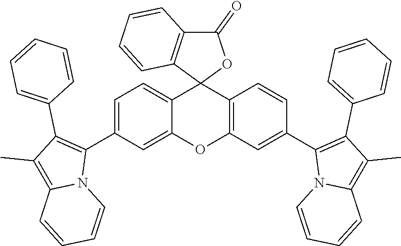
C12=CC=C(C3=C(C4=CC=CC=C4)C(C)=C4N3C=CC=C4)C=C1OC1=C(C23OC(=O)C2=C3C=CC=C2)C=CC(C2=C(C3=CC=CC=C3)C(C)=C3N2C=CC=C3)=C1
